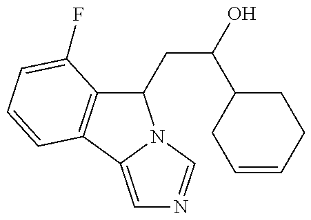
C1(CC(C2CC=CCC2)O)C2=C(C3=CN=CN13)C=CC=C2F
